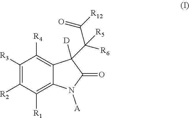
C1([R3])=C([R2])C([R1])=C2C(=C1[R4])C(C(C(=O)[R12])([R6])[R5])([D])C(=O)N2[A]
